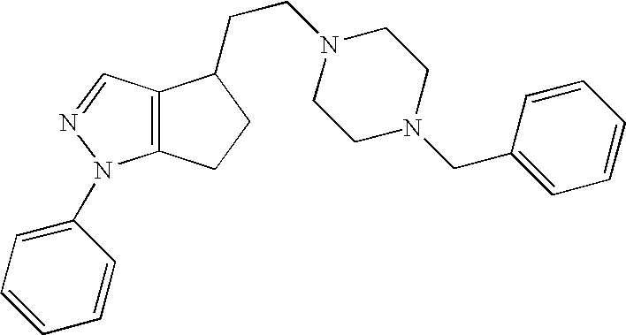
C12=C(N(C3=CC=CC=C3)N=C1)CCC2CCN1CCN(CC2=CC=CC=C2)CC1
